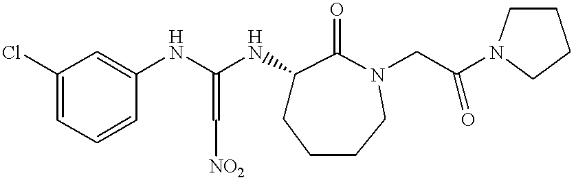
C1(Cl)=CC=CC(NC(NC2CCCCN(CC(N3CCCC3)=O)C2=O)=C[NO2])=C1
